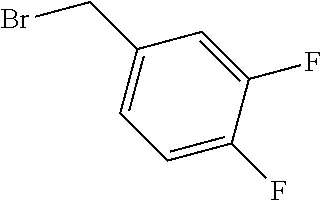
BrCC1=CC=C(F)C(F)=C1
